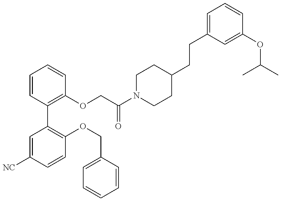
C1=C([NC])C=CC(OCC2=CC=CC=C2)=C1C1=C(OCC(N2CCC(CCC3=CC=CC(OC(C)C)=C3)CC2)=O)C=CC=C1
